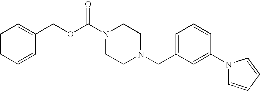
C(OC(N1CCN(CC2=CC=CC(N3C=CC=C3)=C2)CC1)=O)C1=CC=CC=C1
